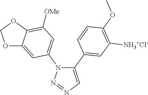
C1(C2=CC([NH3+Cl-])=C(OC)C=C2)=CN=NN1C1=CC([OMe])=C2C(=C1)OCO2
